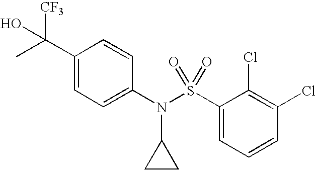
C1(C(O)([CF3])C)=CC=C(N(S(C2=CC=CC(Cl)=C2Cl)(=O)=O)C2CC2)C=C1
